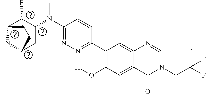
N1=C(N(C)C2CC3NC(C2F)CC3)C=CC(C2=C(O[H])C=C3C(=C2)N=CN(CC(F)(F)F)C3=O)=N1
